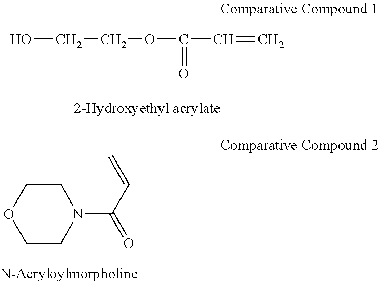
OCCOC(=O)C=C.C1CN(C(C=C)=O)CCO1
